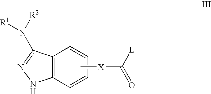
C12=C(C=CC=C1)NN=C2N([R2])[R1].C[X]C(=O)[L]
